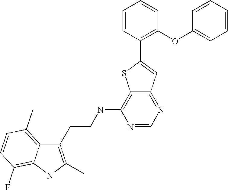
C1(CCNC2=C3C(=NC=N2)C=C(C2=C(OC4=CC=CC=C4)C=CC=C2)S3)=C(C)NC2=C(F)C=CC(C)=C12
